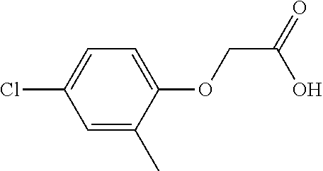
C1=C(Cl)C=C(C)C(OCC(=O)O)=C1
